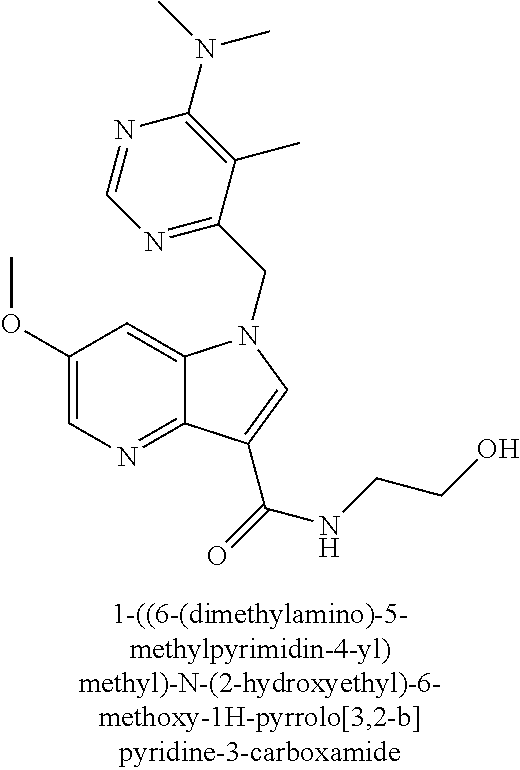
C1(OC)=CN=C2C(=C1)N(CC1=NC=NC(N(C)C)=C1C)C=C2C(NCCO)=O
